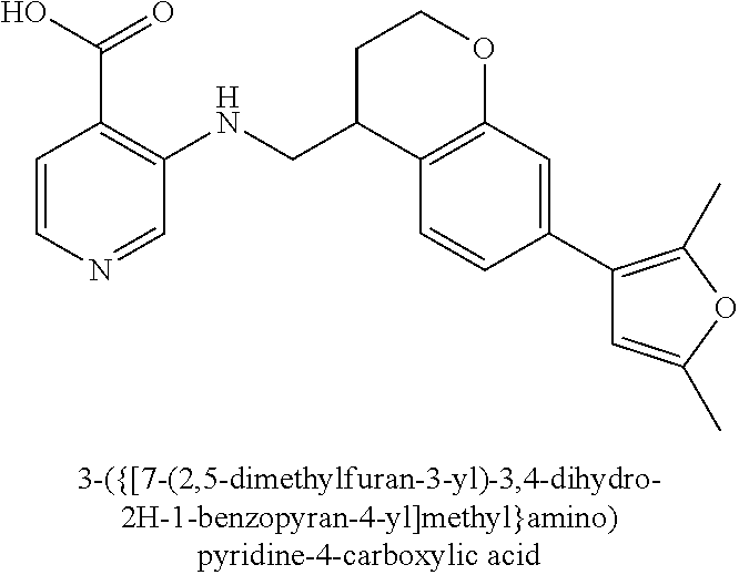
C1=CN=CC(NCC2C3=C(OCC2)C=C(C2=C(C)OC(C)=C2)C=C3)=C1C(O)=O
